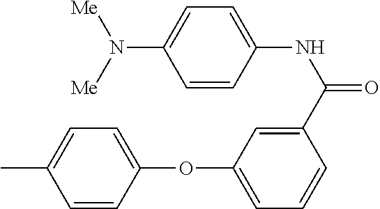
C1(C(NC2=CC=C(N([Me])[Me])C=C2)=O)=CC(OC2=CC=C(C)C=C2)=CC=C1
